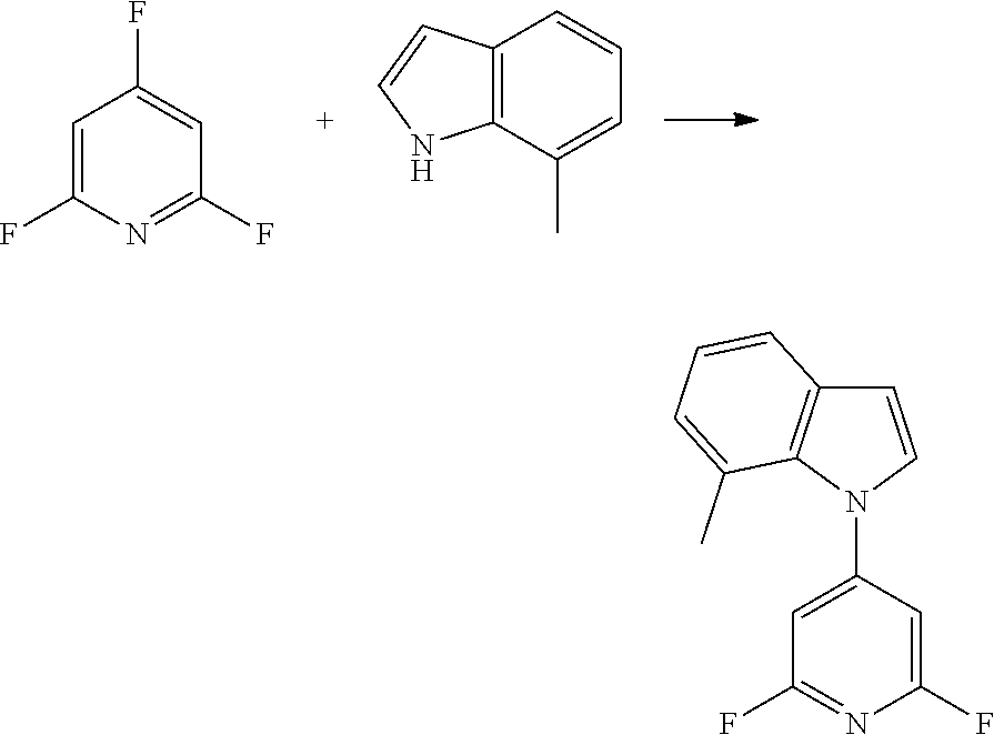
C1=C(F)N=C(F)C=C1F.C12=C(C(C)=CC=C1)NC=C2.C1=C(N2C=CC3=C2C(C)=CC=C3)C=C(F)N=C1F
